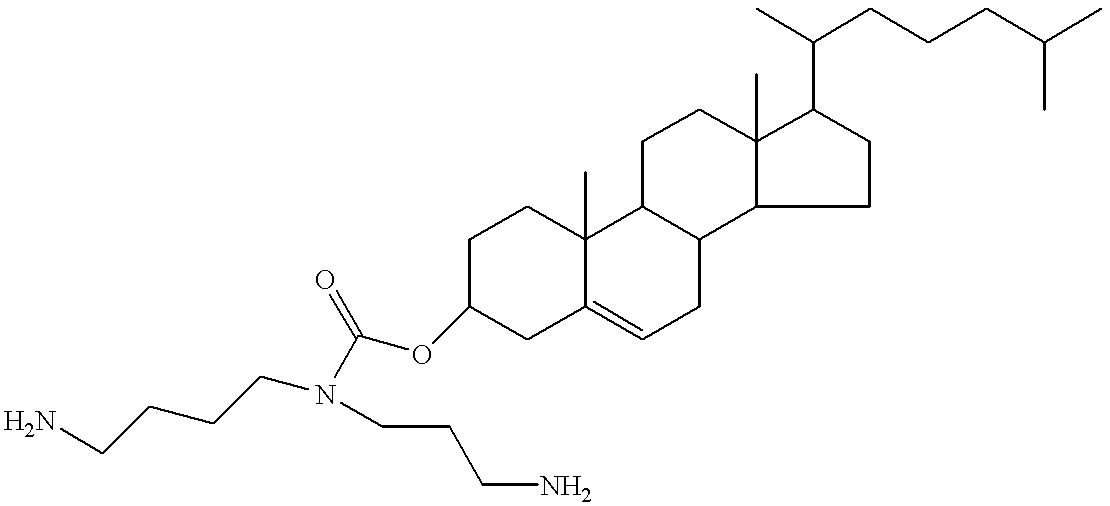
NCCCCN(CCCN)C(OC1CC2=CCC3C(C2(C)CC1)CCC1(C)C3CCC1C(C)CCCC(C)C)=O
